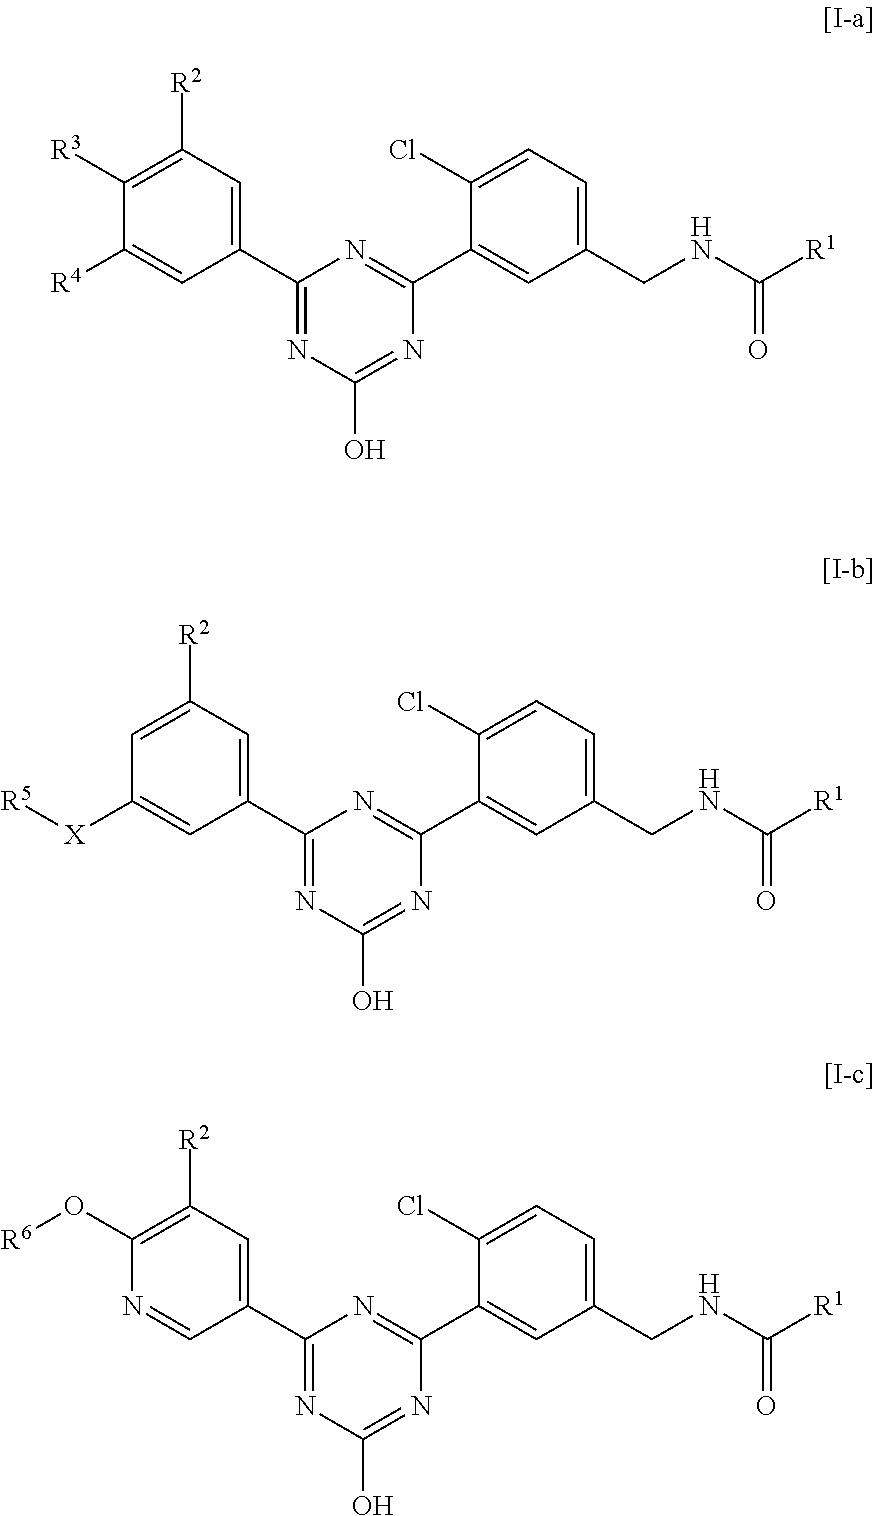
C1([R3])=C([R2])C=C(C2=NC(O)=NC(C3=CC(CNC([R1])=O)=CC=C3Cl)=N2)C=C1[R4].C1=C([R2])C=C(C2=NC(O)=NC(C3=CC(CNC([R1])=O)=CC=C3Cl)=N2)C=C1[X][R5].C1(O[R6])=C([R2])C=C(C2=NC(O)=NC(C3=CC(CNC([R1])=O)=CC=C3Cl)=N2)C=N1
